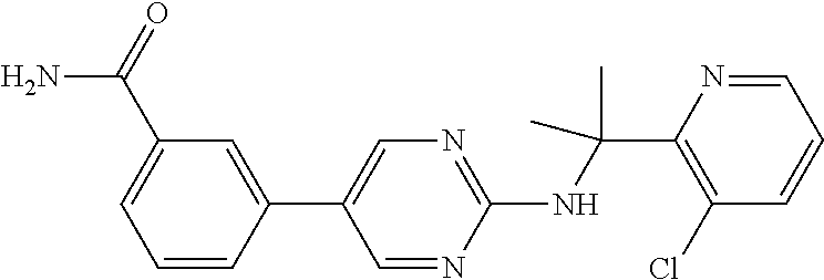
C1=CC(C2=CN=C(NC(C)(C)C3=C(Cl)C=CC=N3)N=C2)=CC(C(N)=O)=C1
